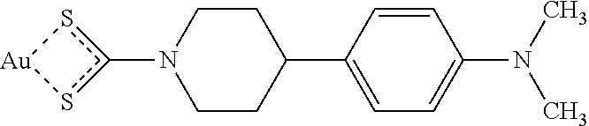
C1CC(C2=CC=C(N(C)C)C=C2)CCN1c1s[Au]s1
